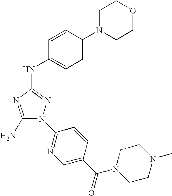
C1(N)=NC(NC2=CC=C(N3CCOCC3)C=C2)=NN1C1=NC=C(C(N2CCN(C)CC2)=O)C=C1
